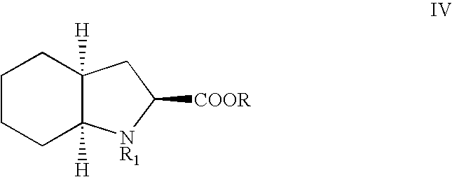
C1CCC2([H])C([H])(C1)CC([COOR])[NR1]2
